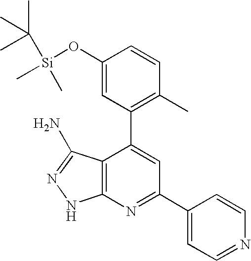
C1(O[Si](C)(C(C)(C)C)C)=CC(C2=CC(C3=CC=NC=C3)=NC3=C2C(N)=NN3)=C(C)C=C1
